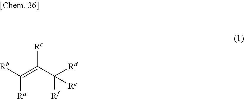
[Rb]C(=C([Rc])C([Rf])([Rd])[Re])[Ra]
